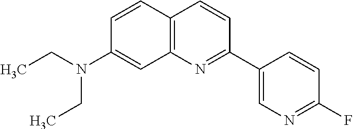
C1=CC2=C(C=C1N(CC)CC)N=C(C1=CN=C(F)C=C1)C=C2
